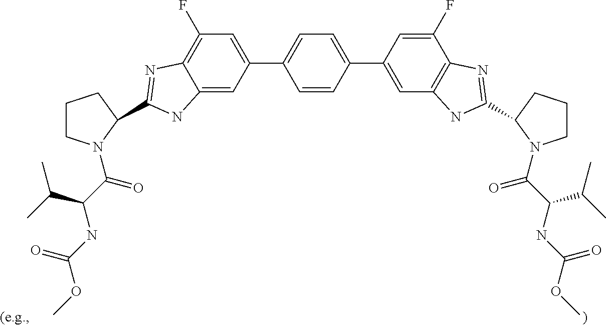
C12=CC(C3=CC=C(C4=CC5=C(C(F)=C4)N=C(C4N(C(C(C(C)C)NC(OC)=O)=O)CCC4)N5)C=C3)=CC(F)=C1N=C(C1N(C(C(C(C)C)NC(OC)=O)=O)CCC1)N2
